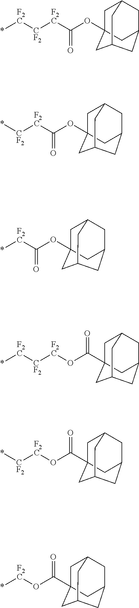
*[F2C][CF2][F2C]C(OC12CC3CC(CC(C1)C3)C2)=O.*[CF2][F2C]C(OC12CC3CC(CC(C1)C3)C2)=O.*[F2C]C(OC12CC3CC(CC(C1)C3)C2)=O.*[F2C][CF2][F2C]OC(C12CC3CC(CC(C1)C3)C2)=O.*[CF2][F2C]OC(C12CC3CC(CC(C1)C3)C2)=O.*[F2C]OC(C12CC3CC(CC(C1)C3)C2)=O
